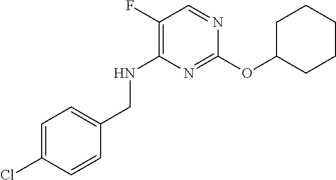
C1(F)=C(NCC2=CC=C(Cl)C=C2)N=C(OC2CCCCC2)N=C1
